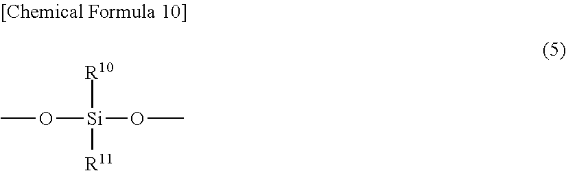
[R10][Si]([R11])(OC)OC
